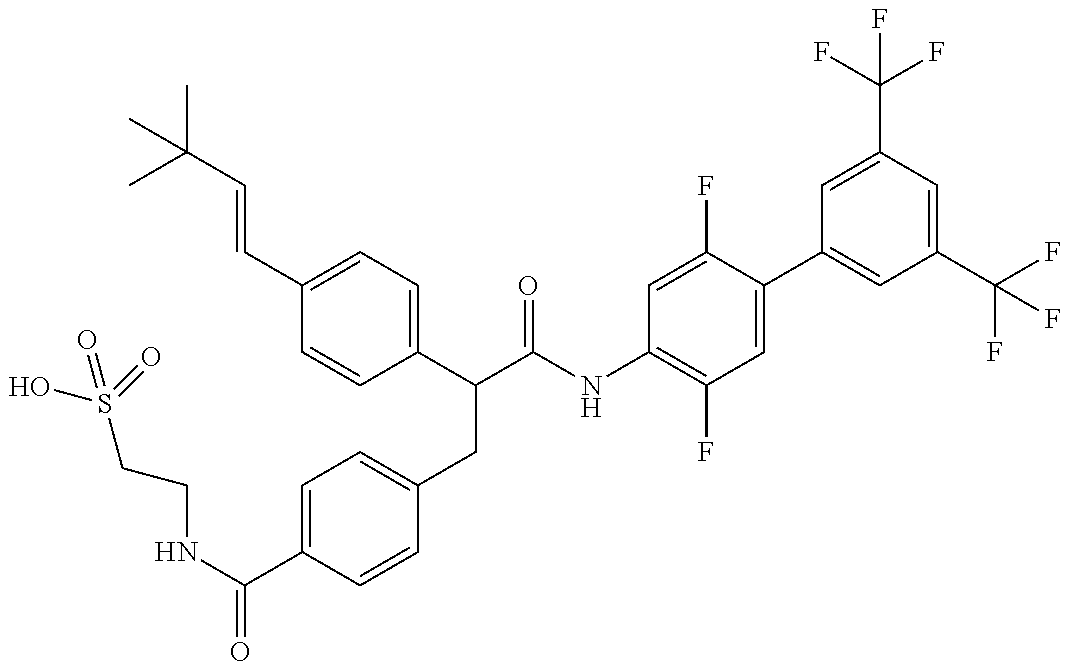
OS(CCNC(=O)C1=CC=C(CC(C(NC2=C(F)C=C(C3=CC(C(F)(F)F)=CC(C(F)(F)F)=C3)C(F)=C2)=O)C2=CC=C(C=CC(C)(C)C)C=C2)C=C1)(=O)=O
